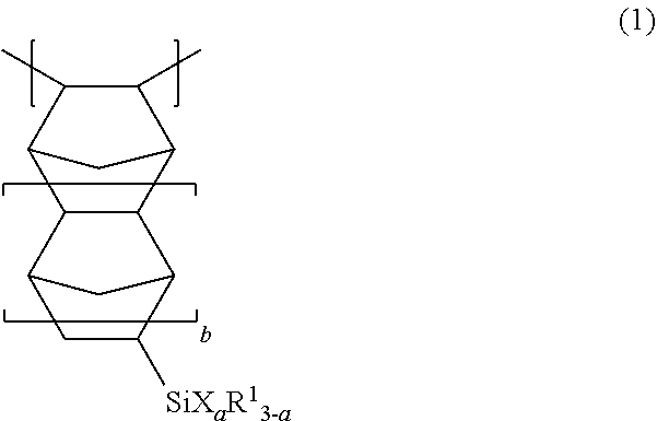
C1(C)C(C)C2C3C(C1C2)C1C([SiXaR13-a])CC3C1
